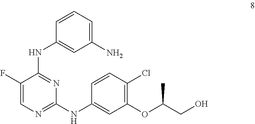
C1=CC(Cl)=C(OC(C)CO)C=C1NC1=NC=C(F)C(NC2=CC(N)=CC=C2)=N1
